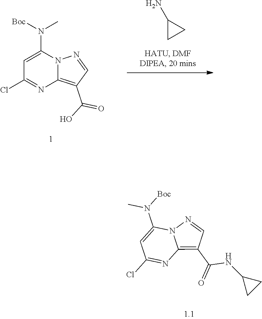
C1(N([Boc])C)=CC(Cl)=NC2=C(C(O)=O)C=NN12.C1(N)CC1.C1(N(C)[Boc])=CC(Cl)=NC2=C(C(=O)NC3CC3)C=NN12
